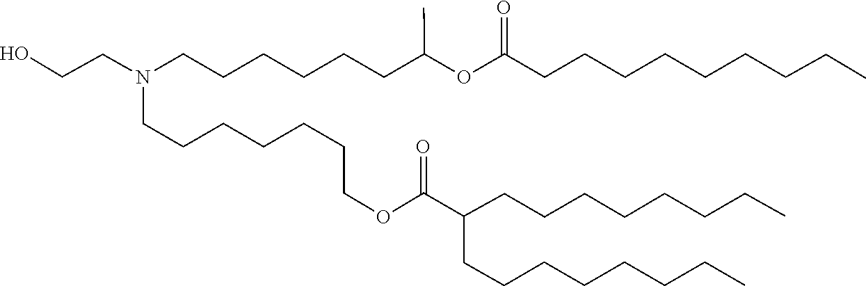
C(COC(C(CCCCCCCC)CCCCCCCC)=O)CCCCCN(CCCCCCC(OC(CCCCCCCCC)=O)C)CCO
